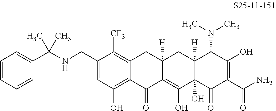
C1=C(CNC(C2=CC=CC=C2)(C)C)C([CF3])=C2C(=C1O)C(=O)C1=C(O)C3(O)C([H])(CC1([H])C2)C(N(C)C)C(O)=C(C(N)=O)C3=O
